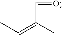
C(C=O)(=CC)C
